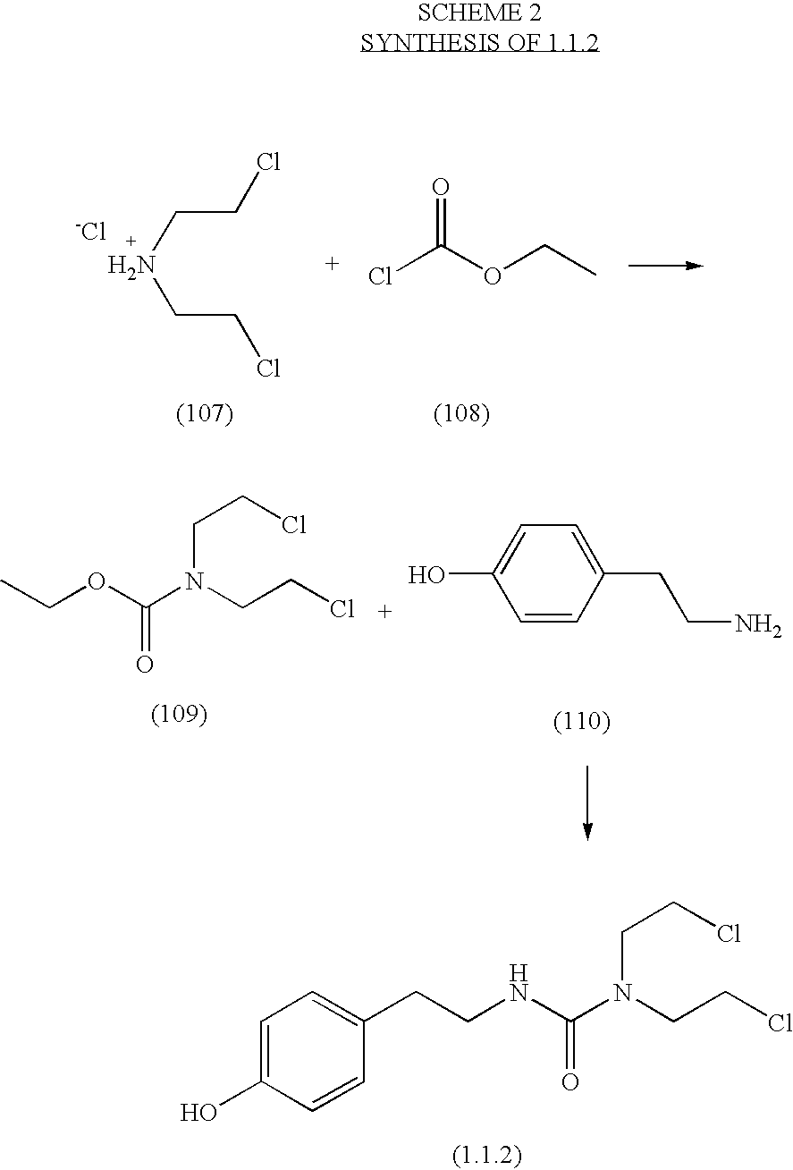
CCOC(N(CCCl)CCCl)=O.C1=CC(CCN)=CC=C1O.C1=C(O)C=CC(CCNC(N(CCCl)CCCl)=O)=C1.ClCCNCCCl.[-Cl].ClC(OCC)=O
